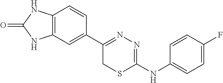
C12=C(C=C(C3=NN=C(NC4=CC=C(F)C=C4)SC3)C=C1)NC(=O)N2
